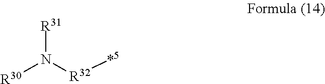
[R30]N([R32][*5])[R31]
